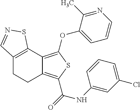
C12=C(C3=C(OC4=CC=CN=C4C)SC(C(=O)NC4=CC(Cl)=CC=C4)=C3CC1)SN=C2
